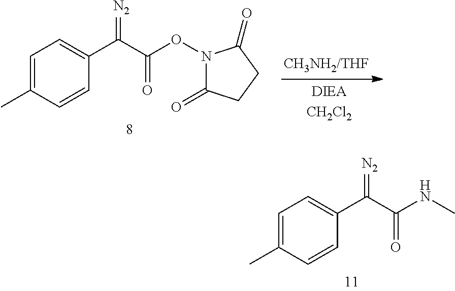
C1=C(C)C=CC(C(C(ON2C(=O)CCC2=O)=O)=[N2])=C1.C1=C(C)C=CC(C(C(NC)=O)=[N2])=C1
